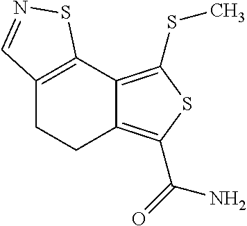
C12=C(C3=C(SC)SC(C(=O)N)=C3CC1)SN=C2
